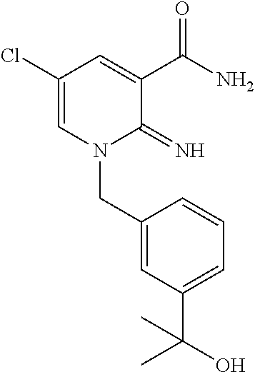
C1(Cl)=CN(CC2=CC(C(O)(C)C)=CC=C2)C(=N)C(C(N)=O)=C1
